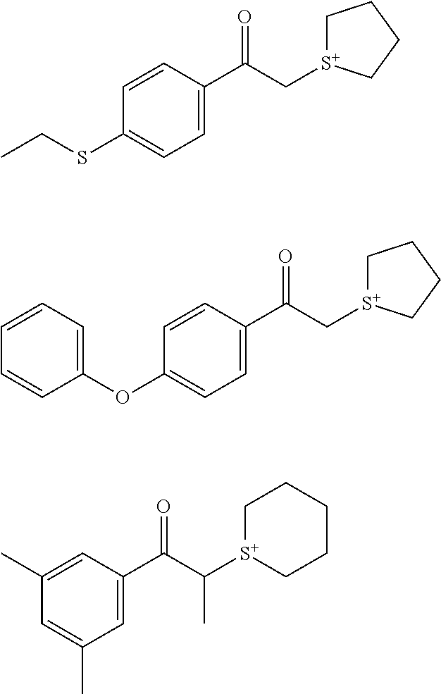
C1=CC(C(C[S+]2CCCC2)=O)=CC=C1SCC.C1=CC(C(C[S+]2CCCC2)=O)=CC=C1OC1=CC=CC=C1.C1(C)=CC(C(C([S+]2CCCCC2)C)=O)=CC(C)=C1
